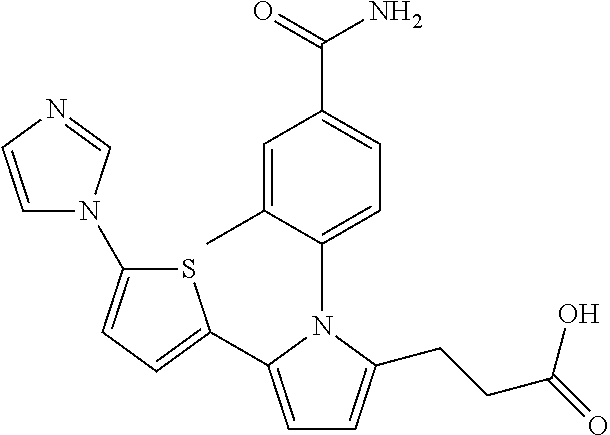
C1=C(C2=CC=C(N3C=CN=C3)S2)N(C2=CC=C(C(=O)N)C=C2C)C(CCC(=O)O)=C1
